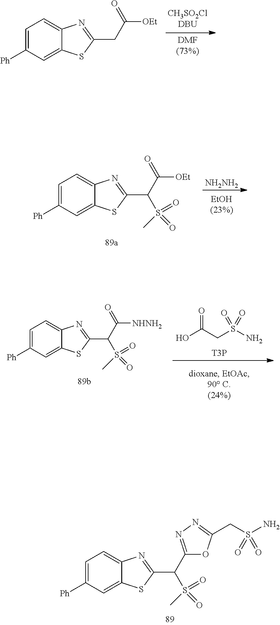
C1=C([Ph])C=C2C(=C1)N=C(CC([OEt])=O)S2.[NH2NH2].C1=C([Ph])C=C2C(=C1)N=C(C(C([OEt])=O)S(=O)(=O)C)S2.O=C(O)CS(=O)(N)=O.[T3P].C1=C([Ph])C=C2C(=C1)N=C(C(C([NHNH2])=O)S(=O)(=O)C)S2.C1=C([Ph])C=C2C(=C1)N=C(C(C1=NN=C(CS(N)(=O)=O)O1)S(=O)(=O)C)S2
